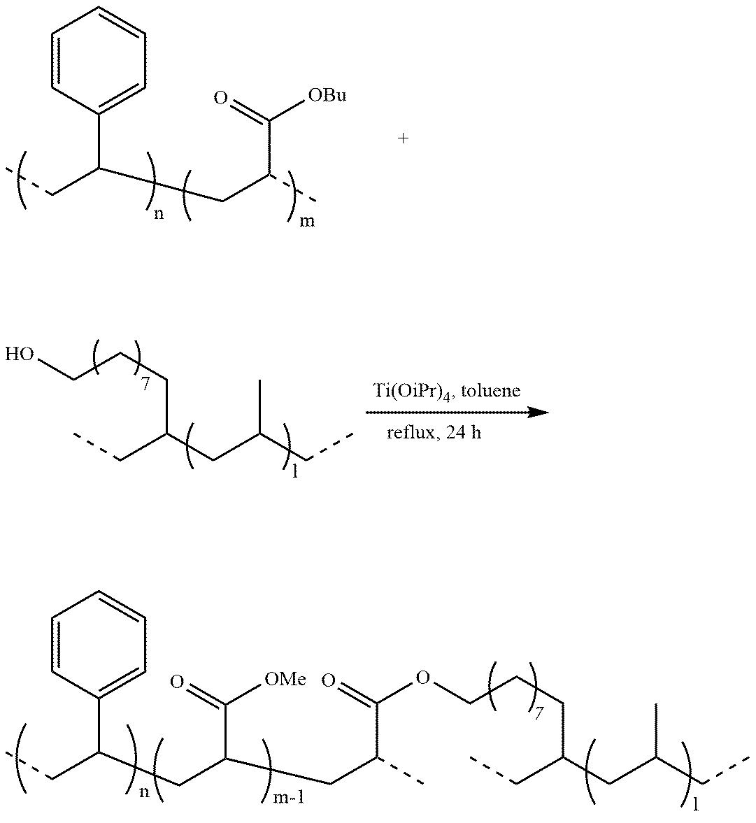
C1=CC(C(CC)CC(C(=O)[OMe])CC(C(OCCCC(CC)CC(CC)C)=O)C)=CC=C1.C(CCC(CC)CC(CC)C)O.C1=CC(C(CC)CC(C)C(=O)[OBu])=CC=C1.[l].[l]
